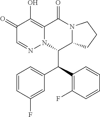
C1(=O)C=NN2C(=C1O)C(=O)N1C(C2C(C2=C(F)C=CC=C2)C2=CC=CC(F)=C2)CCC1
